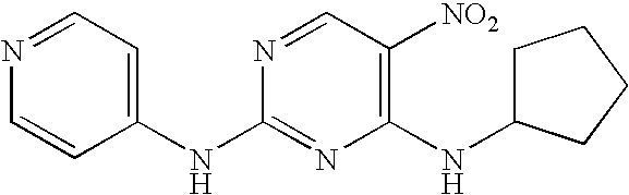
C1(NC2=CC=NC=C2)=NC(NC2CCCC2)=C([NO2])C=N1
